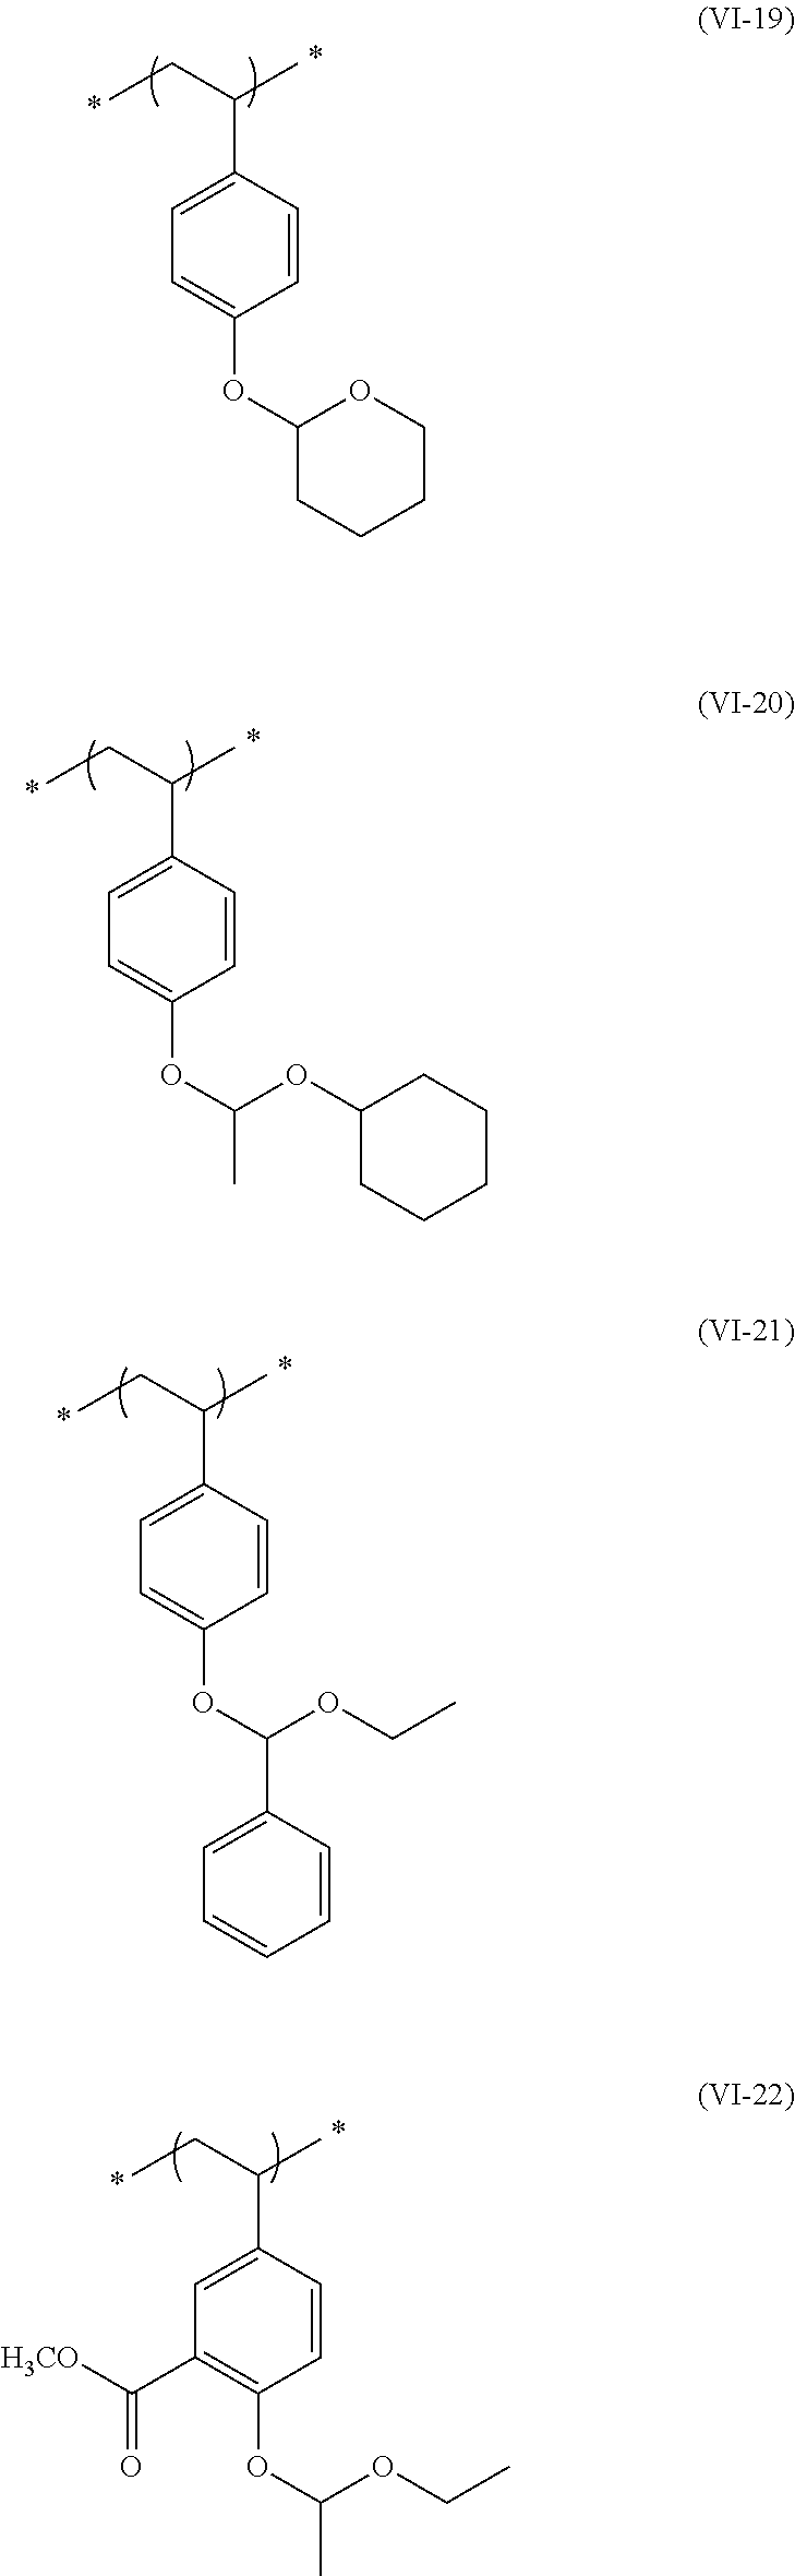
C(C1=CC=C(OC2CCCCO2)C=C1)(CC)C.C(C1=CC=C(OC(C)OC2CCCCC2)C=C1)(CC)C.C(C1=CC=C(OC(C2=CC=CC=C2)OCC)C=C1)(CC)C.C(C1=CC(C([H3CO])=O)=C(OC(C)OCC)C=C1)(CC)C
